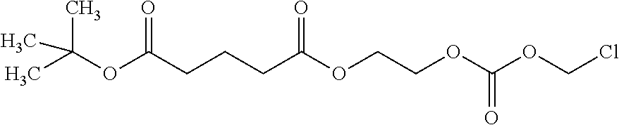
CC(C)(OC(CCCC(=O)OCCOC(=O)OCCl)=O)C
